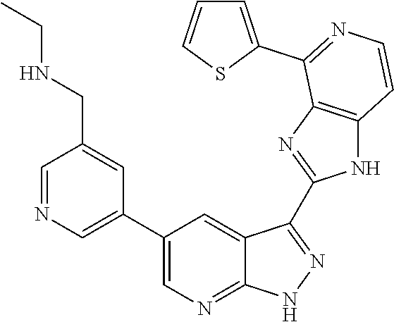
C1=NC=C(C2=CN=C3C(=C2)C(C2=NC4=C(N2)C=CN=C4C2=CC=CS2)=NN3)C=C1CNCC
